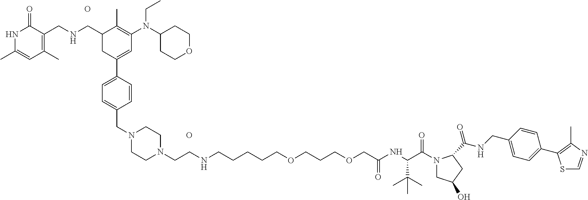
O.O.N1C(C)=CC(C)=C(CNCC2CC(C3=CC=C(CN4CCN(CCNCCCCCOCCCOCC(NC(C(N5CC(O)CC5C(NCC5=CC=C(C6=C(C)N=CS6)C=C5)=O)=O)C(C)(C)C)=O)CC4)C=C3)=CC(N(C3CCOCC3)CC)=C2C)C1=O
